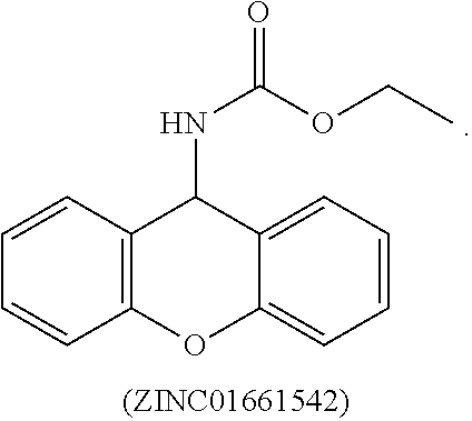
C12=C(OC3=CC=CC=C3C1NC(OCC)=O)C=CC=C2
